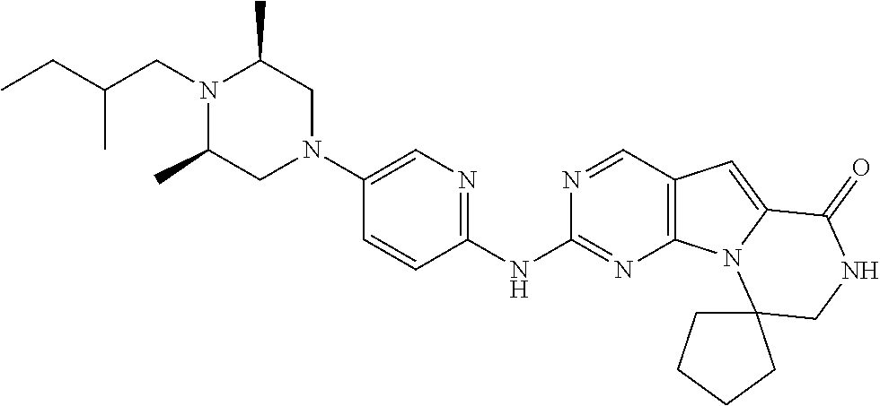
C1=CC(NC2=NC3=C(C=N2)C=C2N3C3(CNC2=O)CCCC3)=NC=C1N1CC(C)N(CC(C)CC)C(C)C1
